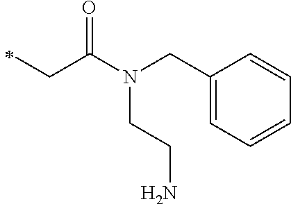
C(C(N(CC1=CC=CC=C1)CCN)=O)C
